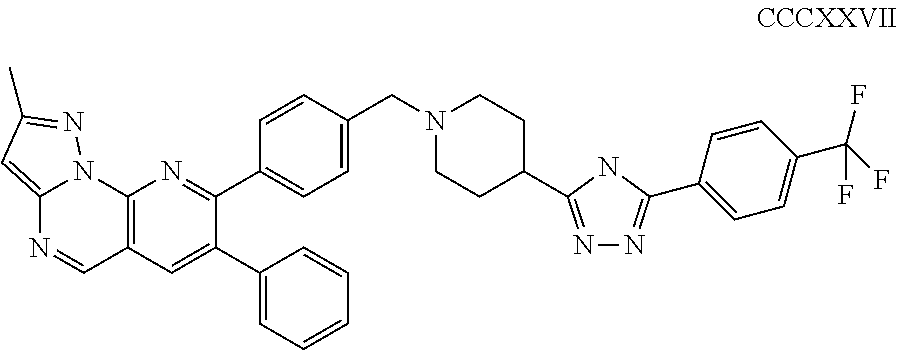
N1=C(C2CCN(CC3=CC=C(C4=NC5=C(C=C4C4=CC=CC=C4)C=NC4=CC(C)=NN54)C=C3)CC2)NC(C2=CC=C(C(F)(F)F)C=C2)=N1
